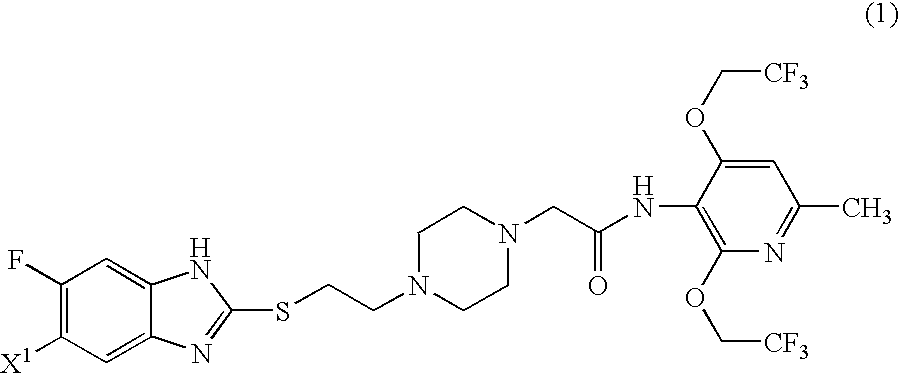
C1(F)=C([X1])C=C2C(=C1)NC(SCCN1CCN(CC(NC3=C(OC[CF3])N=C(C)C=C3OC[CF3])=O)CC1)=N2
